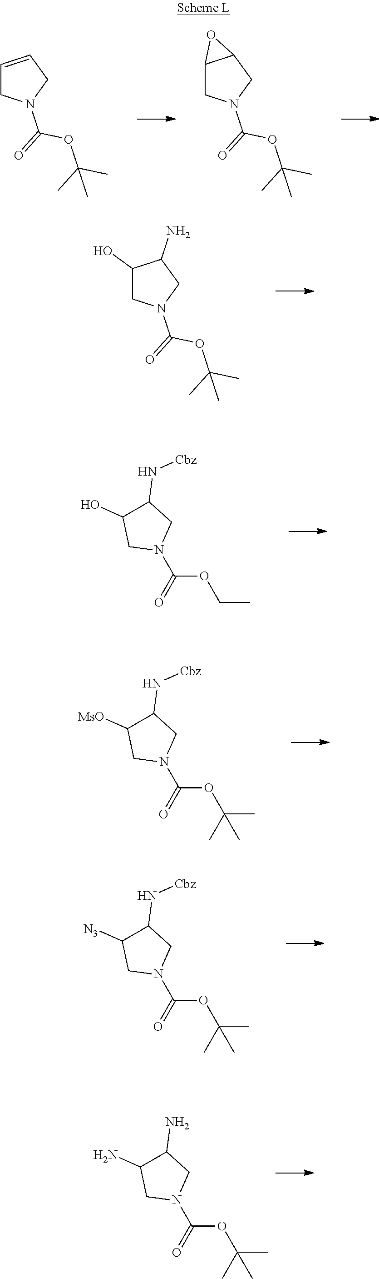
C1=CCN(C(=O)OC(C)(C)C)C1.C12CN(C(=O)OC(C)(C)C)CC1O2.C1(O)CN(C(=O)OC(C)(C)C)CC1N.C(C)OC(N1CC(N[Cbz])C(O)C1)=O.C(C)(OC(N1CC(N[Cbz])C([MsO])C1)=O)(C)C.C(C)(OC(N1CC(N[Cbz])C([N3])C1)=O)(C)C.C(C)(OC(N1CC(N)C(N)C1)=O)(C)C
